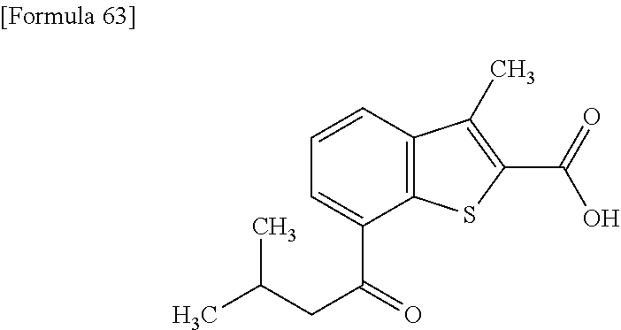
C1=C(C(CC(C)C)=O)C2=C(C=C1)C(C)=C(C(=O)O)S2
